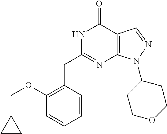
N1C(CC2=C(OCC3CC3)C=CC=C2)=NC2=C(C1=O)C=NN2C1CCOCC1
